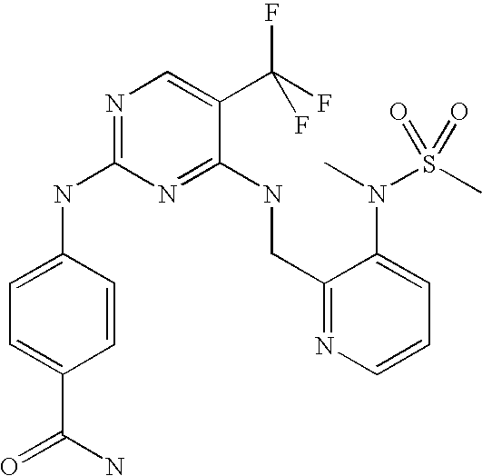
C1(CNC2=NC(NC3=CC=C(C(N)=O)C=C3)=NC=C2C(F)(F)F)=NC=CC=C1N(C)S(C)(=O)=O
